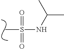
O=S(=O)(C)NC(C)C
